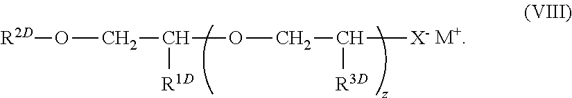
[R2D]OCC(OCC([X-])[R3D])[R1D].[M+]
